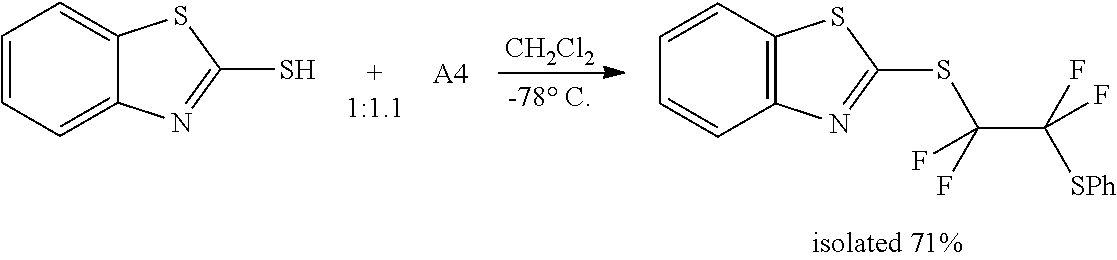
[CH2Cl2].C1=CC=C2C(=C1)SC(S)=N2.[A4].C1=CC2=C(C=C1)N=C(SC(C([SPh])(F)F)(F)F)S2
